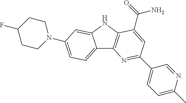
C12=CC=C(N3CCC(F)CC3)C=C1NC1=C2N=C(C2=CC=C(C)N=C2)C=C1C(=O)N
